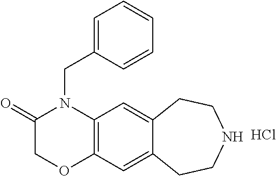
C12=C(C=C3C(=C1)CCNCC3)OCC(=O)N2CC1=CC=CC=C1.Cl
